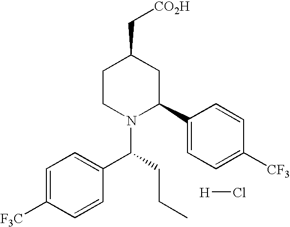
C1=C([F3C])C=CC(C(N2C(C3=CC=C([CF3])C=C3)CC(C[CO2H])CC2)CCC)=C1.[H]Cl
